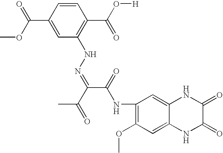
C1=CC(C(OC)=O)=CC(NN=C(C(=O)NC2=C(OC)C=C3C(=C2)NC(=O)C(=O)N3)C(=O)C)=C1C(O[H])=O
